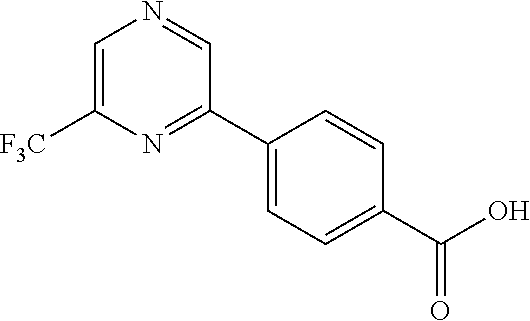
C1=C([F3C])N=C(C2=CC=C(C(O)=O)C=C2)C=N1
